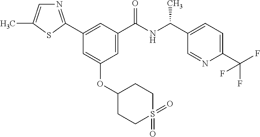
C1=C(C(NC(C2=CC=C(C(F)(F)F)N=C2)C)=O)C=C(C2=NC=C(C)S2)C=C1OC1CCS(=O)(=O)CC1
